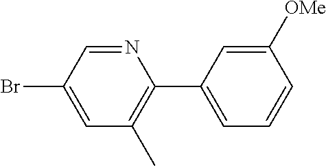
N1=CC(Br)=CC(C)=C1C1=CC=CC([OMe])=C1
